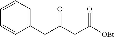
C1(CC(CC([OEt])=O)=O)=CC=CC=C1
